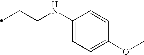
C1(NCCC)=CC=C(OC)C=C1
